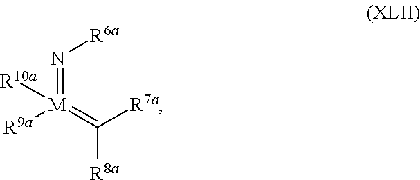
N(=[M](=C([R7a])[R8a])([R9a])[R10a])[R6a]
